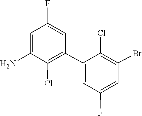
C1(F)=CC(C2=CC(F)=CC(Br)=C2Cl)=C(Cl)C(N)=C1
